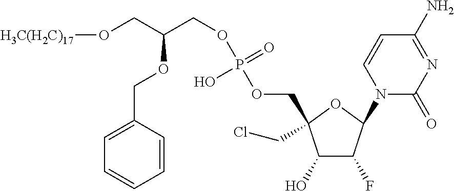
C1(O)C(F)C(N2C(=O)N=C(N)C=C2)OC1(COP(OCC(CO[H3C(H2C)17])OCC1=CC=CC=C1)(=O)O)CCl
